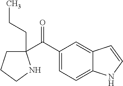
C1(C(C2=CC=C3C(=C2)C=CN3)=O)(CCC)CCCN1
